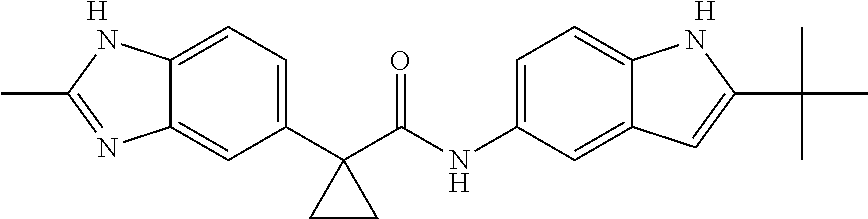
C1(C2(C(NC3=CC=C4C(=C3)C=C(C(C)(C)C)N4)=O)CC2)=CC=C2C(=C1)N=C(C)N2.[H].[H]
